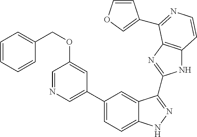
C1(C2=CN=CC(OCC3=CC=CC=C3)=C2)=CC=C2C(=C1)C(C1=NC3=C(N1)C=CN=C3C1=COC=C1)=NN2
